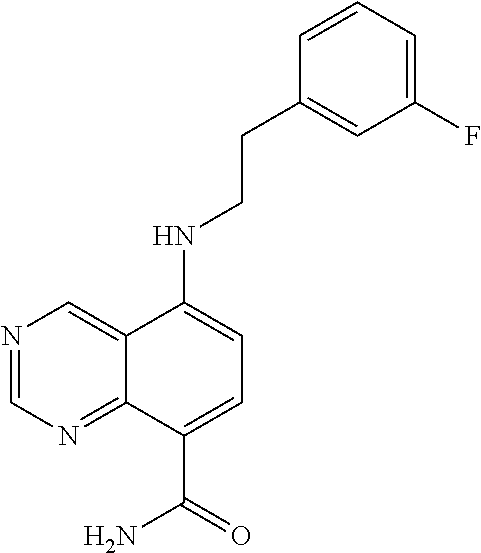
C1(CCNC2=CC=C(C(=O)N)C3=NC=NC=C32)=CC(F)=CC=C1
